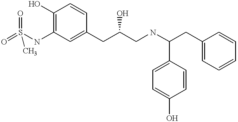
O=S(NC1=C(O)C=CC(CC(CNC(CC2=CC=CC=C2)C2=CC=C(O)C=C2)O)=C1)(=O)C
